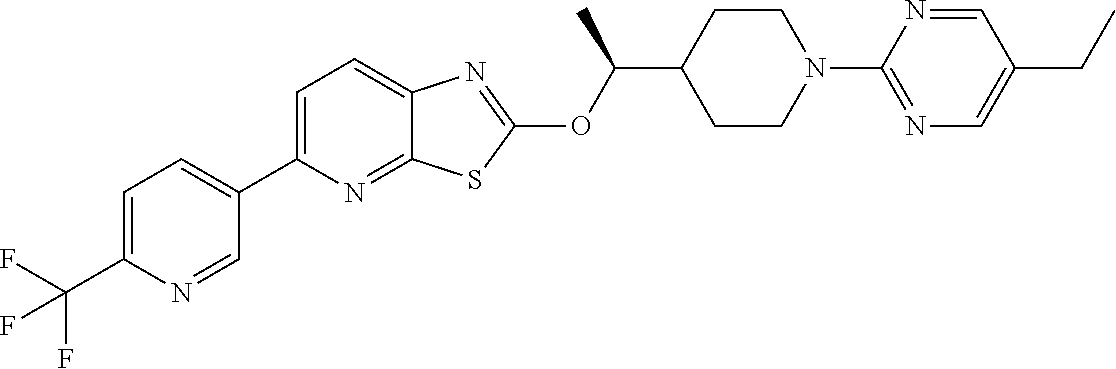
C1=C(C2=CC=C(C(F)(F)F)N=C2)N=C2C(=C1)N=C(OC(C1CCN(C3=NC=C(CC)C=N3)CC1)C)S2
